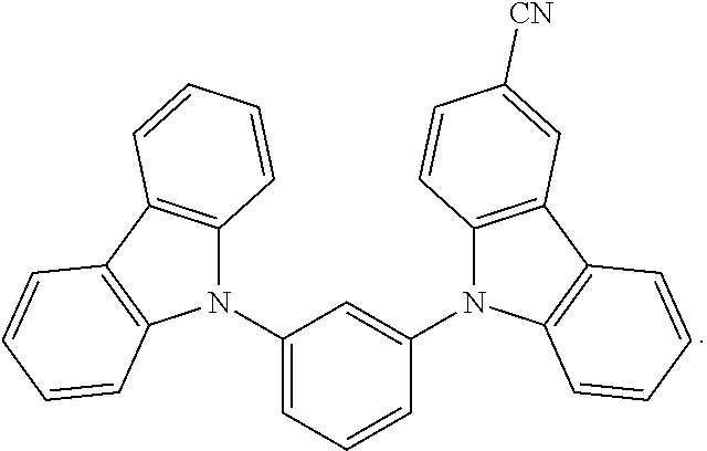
C1(N2C3=C(C4=C2C=CC=C4)C=CC=C3)=CC=CC(N2C3=C(C4=C2C=CC=C4)C=C([CN])C=C3)=C1
